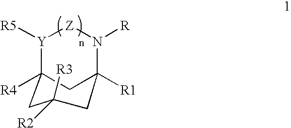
[Y]1([R5])C2([R4])CC([R2])([R3])CC([R1])(N([R])[Z]1)C2
